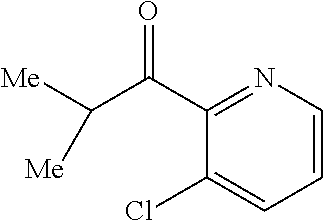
C1(C(C([Me])[Me])=O)=NC=CC=C1Cl
